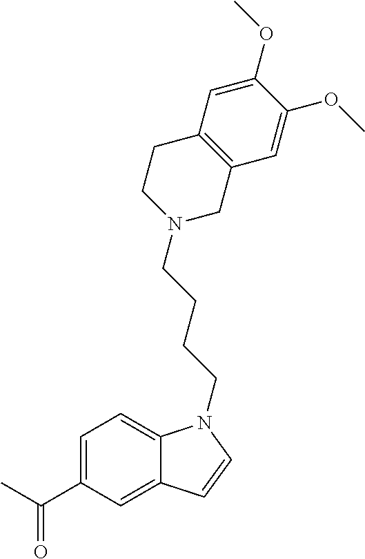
C1=C(C(C)=O)C=C2C(=C1)N(CCCCN1CC3=C(CC1)C=C(OC)C(OC)=C3)C=C2
